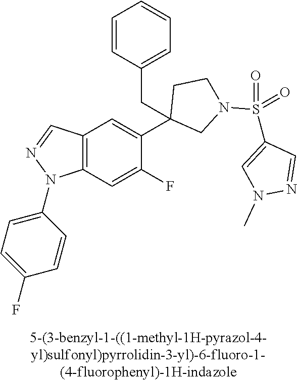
C12=C(C=C(F)C(C3(CC4=CC=CC=C4)CN(S(C4=CN(C)N=C4)(=O)=O)CC3)=C1)N(C1=CC=C(F)C=C1)N=C2
